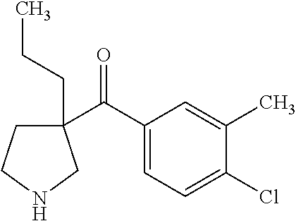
C1(C(C2=CC=C(Cl)C(C)=C2)=O)(CCC)CCNC1
